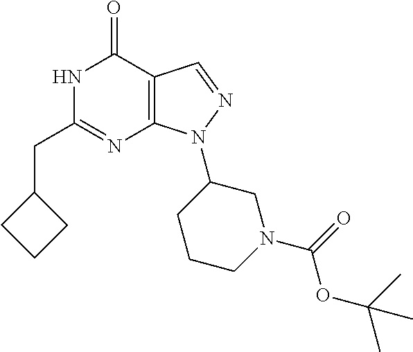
N1C(CC2CCC2)=NC2=C(C1=O)C=NN2C1CCCN(C(=O)OC(C)(C)C)C1
